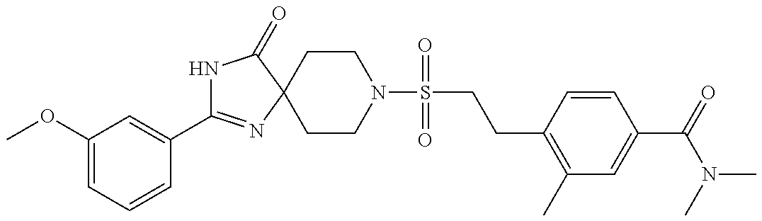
N1C(C2=CC(OC)=CC=C2)=NC2(C1=O)CCN(S(CCC1=C(C)C=C(C(N(C)C)=O)C=C1)(=O)=O)CC2
